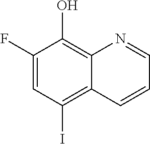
C1(F)=CC(I)=C2C(=C1O)N=CC=C2
